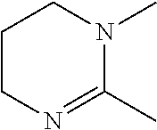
C1CN=C(C)N(C)C1
